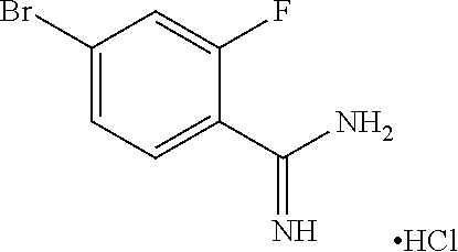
C1(Br)=CC=C(C(N)=N)C(F)=C1.Cl
